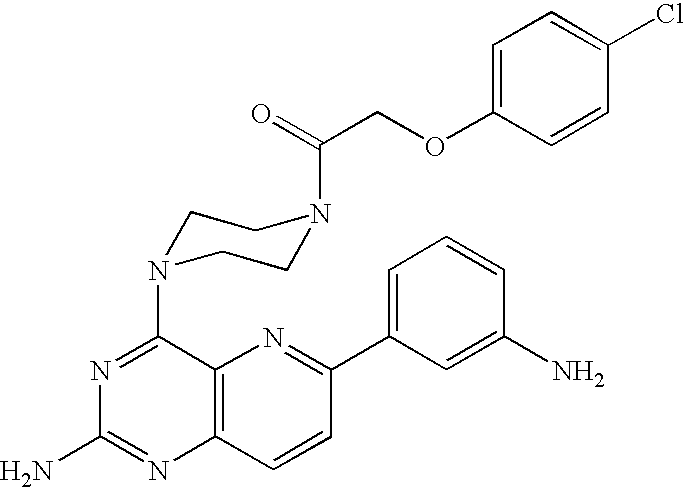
N1=C(N2CCN(C(COC3=CC=C(Cl)C=C3)=O)CC2)C2=C(N=C1N)C=CC(C1=CC=CC(N)=C1)=N2
